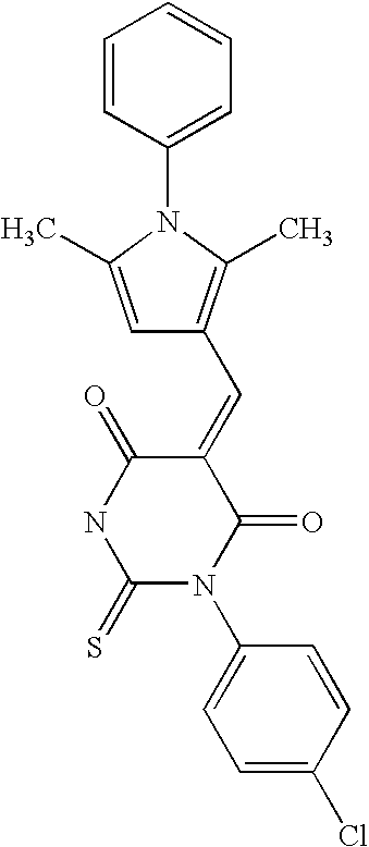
C1=CC(N2C(C)=CC(C=C3C(=O)NC(=S)N(C4=CC=C(Cl)C=C4)C3=O)=C2C)=CC=C1
